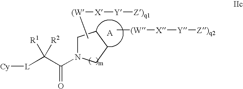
[Cy][L]C(C(=O)N1CCCC1)([R1])[R2].C[(W][X][Y][Z)q1].C[(W][X][Y][Z)q2]
